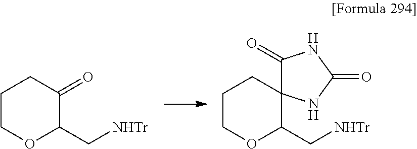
C1COC(C[NHTr])C(=O)C1.C1COC(C[NHTr])C2(C1)C(=O)NC(=O)N2
